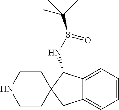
N1CCC2(CC1)CC1=CC=CC=C1C2NS(=O)C(C)(C)C
